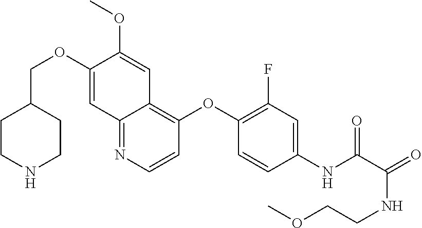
C(OC1=CC2=NC=CC(OC3=C(F)C=C(NC(=O)C(NCCOC)=O)C=C3)=C2C=C1OC)C1CCNCC1
